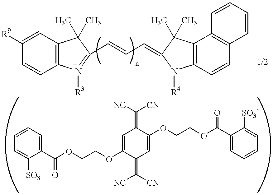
C1(C(OCCOC2=CC(=C([NC])[CN])C(OCCOC(C3=CC=CC=C3[SO3-])=O)=CC2=C([NC])[CN])=O)=CC=CC=C1[SO3-].C12=C(C=C([R9])C=C1)C(C)(C)C(C=CC=C1N([R4])C3=C(C4=C(C=C3)C=CC=C4)C1(C)C)=N2[R3]
